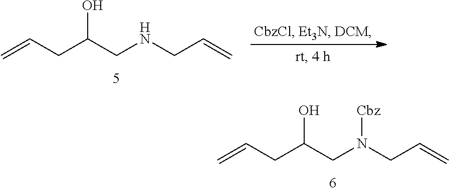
C(C(CNCC=C)O)C=C.C(C(CN(CC=C)[Cbz])O)C=C
